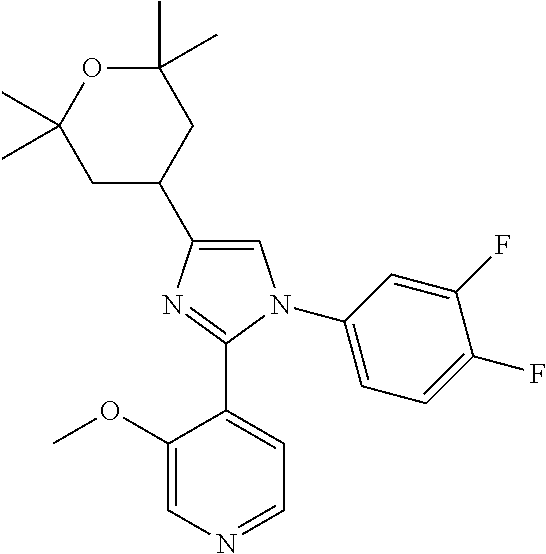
C1=C(C2CC(C)(C)OC(C)(C)C2)N=C(C2=CC=NC=C2OC)N1C1=CC=C(F)C(F)=C1
